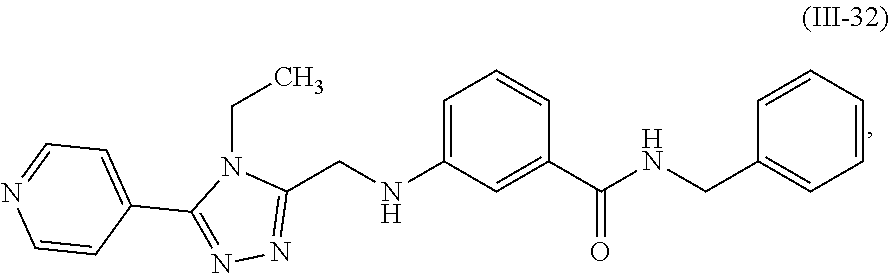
C1=CC=CC=C1CNC(C1=CC(NCC2=NN=C(C3=CC=NC=C3)N2CC)=CC=C1)=O
